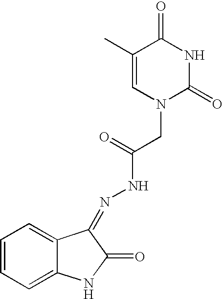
C1=CC=C2C(=C1)C(=NNC(=O)CN1C(=O)NC(=O)C(C)=C1)C(=O)N2
